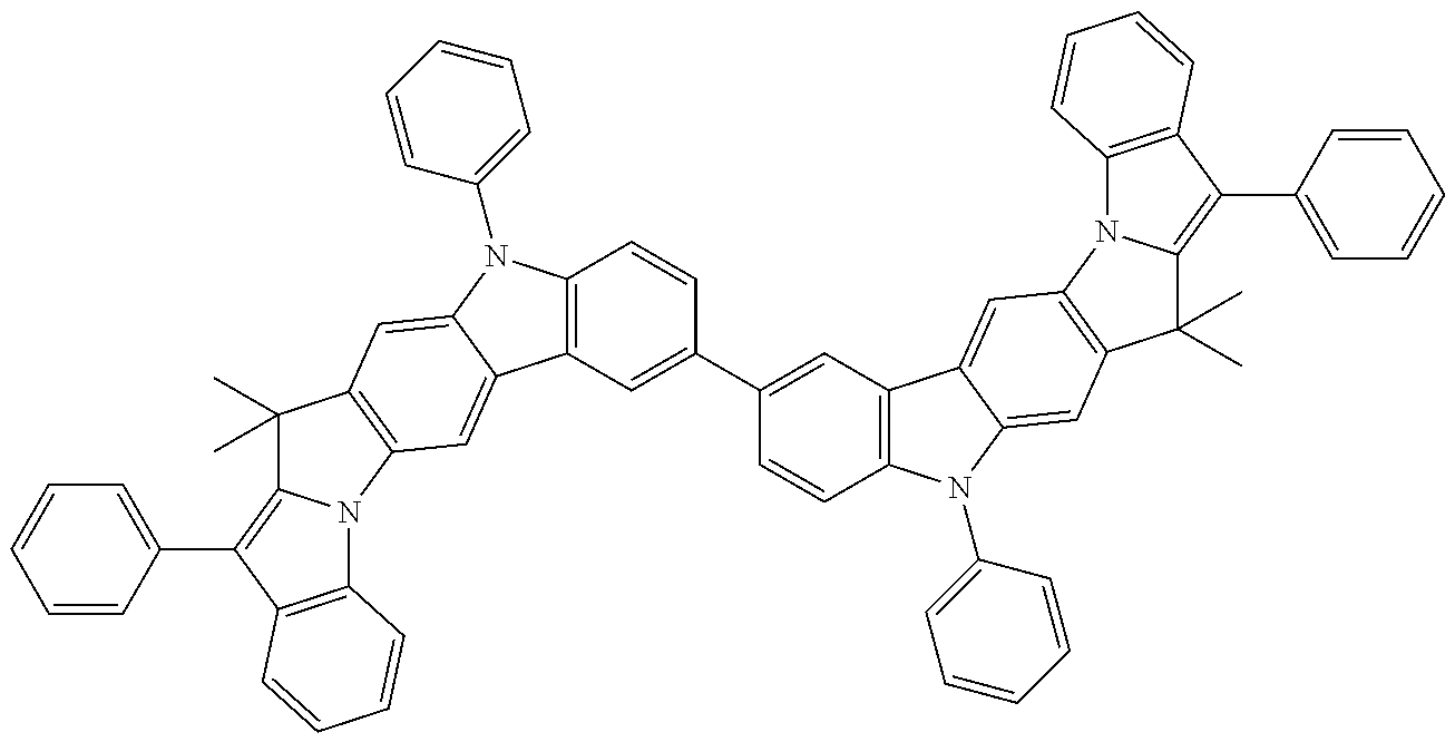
C12=C(C=C(C3=CC4=C(C=C3)N(C3=CC=CC=C3)C3=CC5=C(C=C43)N3C(=C(C4=CC=CC=C4)C4=C3C=CC=C4)C5(C)C)C=C1)C1=CC3=C(C=C1N2C1=CC=CC=C1)C(C)(C)C1=C(C2=CC=CC=C2)C2=C(N31)C=CC=C2
